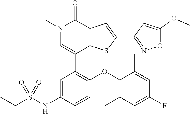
N1(C)C=C(C2=C(OC3=C(C)C=C(F)C=C3C)C=CC(NS(CC)(=O)=O)=C2)C2=C(C1=O)C=C(C1=NOC(OC)=C1)S2
